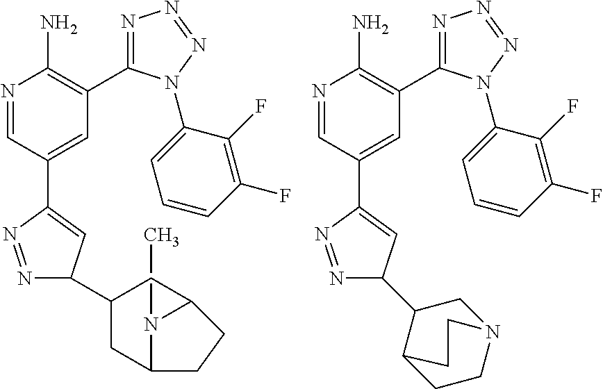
N1=CC(C2=CC(C3CC4N(C)C(CC4)C3)N=N2)=CC(C2=NN=NN2C2=CC=CC(F)=C2F)=C1N.N1=CC(C2=CC(C3CN4CCC3CC4)N=N2)=CC(C2=NN=NN2C2=CC=CC(F)=C2F)=C1N
